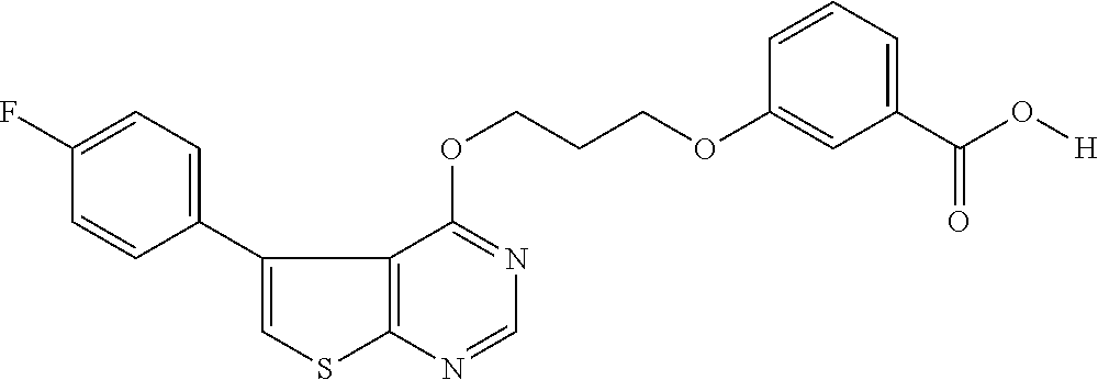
C12=C(N=CN=C1OCCCOC1=CC(C(=O)O[H])=CC=C1)SC=C2C1=CC=C(F)C=C1
